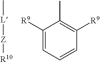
C[L][Z][R10].C1([R9])=CC=CC([R9])=C1C
